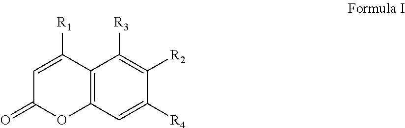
C12=C(C=C([R4])C([R2])=C1[R3])OC(=O)C=C2[R1]
